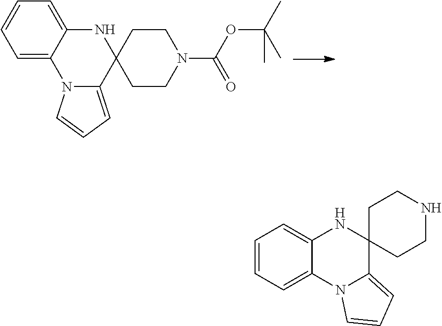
C12=CC=CC=C1NC1(C3=CC=CN23)CCN(C(=O)OC(C)(C)C)CC1.C1=CC=C2C(=C1)NC1(C3=CC=CN23)CCNCC1
